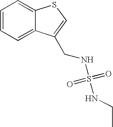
C1=CC=C2C(=C1)SC=C2CNS(=O)(=O)NCC
